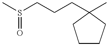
C1CCC(CCCS(C)=O)(C)C1
